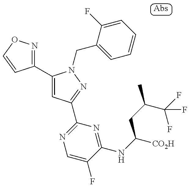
C1(C2=CC(C3=NC=C(F)C(NC([CO2H])CC(C)C(F)(F)F)=N3)=NN2CC2=CC=CC=C2F)=NOC=C1
